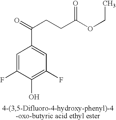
C1=C(F)C(O)=C(F)C=C1C(=O)CCC(=O)OCC
